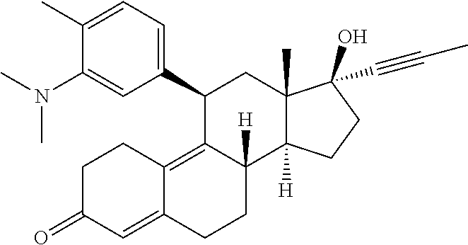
C1(C)=CC=C(C2C3=C4C(=CC(=O)CC4)CCC3([H])C3([H])C(C)(C2)C(O)(C#CC)CC3)C=C1N(C)C
